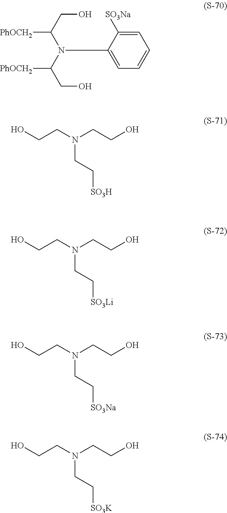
C(O)C(N(C(CO)[PhOCH2])C1=CC=CC=C1[SO3Na])[PhOCH2].OCCN(CCO)CC[SO3H].OCCN(CCO)CC[SO3Li].OCCN(CCO)CC[SO3Na].OCCN(CCO)CC[SO3K]
